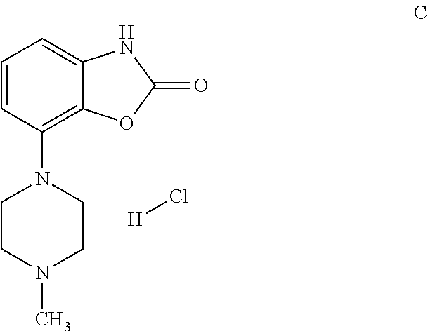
C1=CC(N2CCN(C)CC2)=C2C(=C1)NC(=O)O2.Cl[H]
